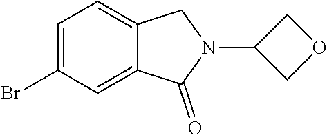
C1=C(Br)C=C2C(=C1)CN(C1COC1)C2=O
